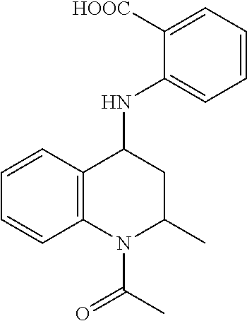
C1=CC2=C(C=C1)N(C(C)=O)C(C)CC2NC1=CC=CC=C1[HOOC]
